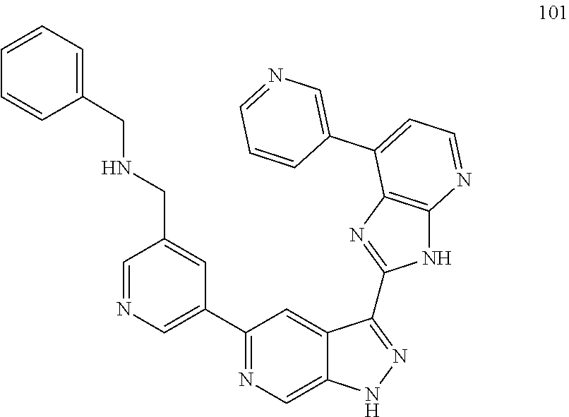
C1=NC=C(C2=NC=C3C(=C2)C(C2=NC4=C(N2)N=CC=C4C2=CN=CC=C2)=NN3)C=C1CNCC1=CC=CC=C1
